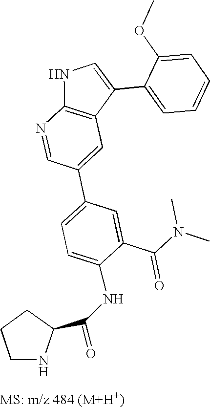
N1=CC(C2=CC=C(NC(=O)C3NCCC3)C(C(N(C)C)=O)=C2)=CC2=C1NC=C2C1=CC=CC=C1OC
